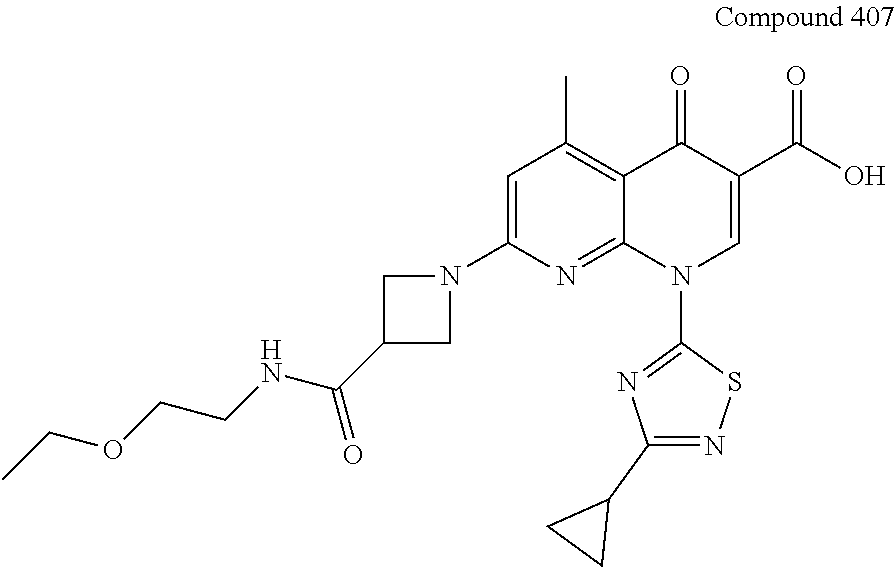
C1=C(N2CC(C(NCCOCC)=O)C2)N=C2C(=C1C)C(=O)C(C(=O)O)=CN2C1=NC(C2CC2)=NS1
